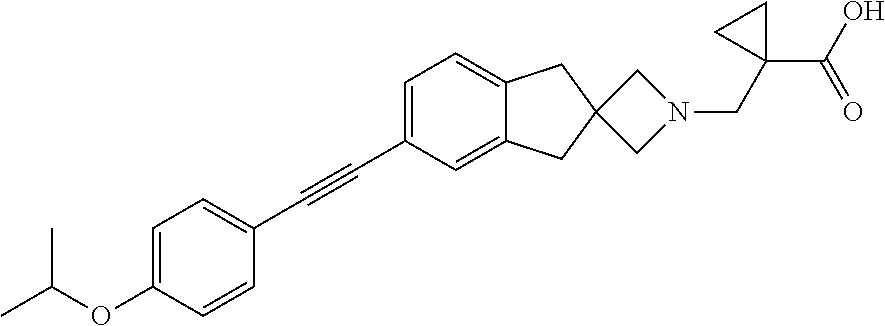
C1=C(C#CC2=CC=C(OC(C)C)C=C2)C=C2C(=C1)CC1(C2)CN(CC2(C(O)=O)CC2)C1
